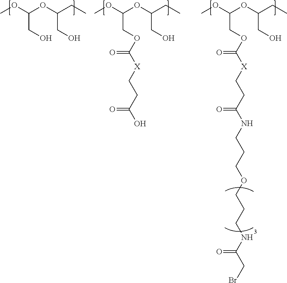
COC(OC(CC)CO)COC([X]CCC(O)=O)=O.COC(OC(CC)CO)CO.COC(OC(CC)CO)COC([X]CCC(NCCCOCCCNC(CBr)=O)=O)=O
